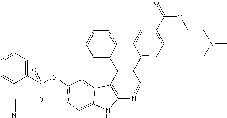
O=S(=O)(N(C1=CC=C2C(=C1)C1=C(N2)N=CC(C2=CC=C(C(=O)OCCN(C)C)C=C2)=C1C1=CC=CC=C1)C)C1=CC=CC=C1C#N
